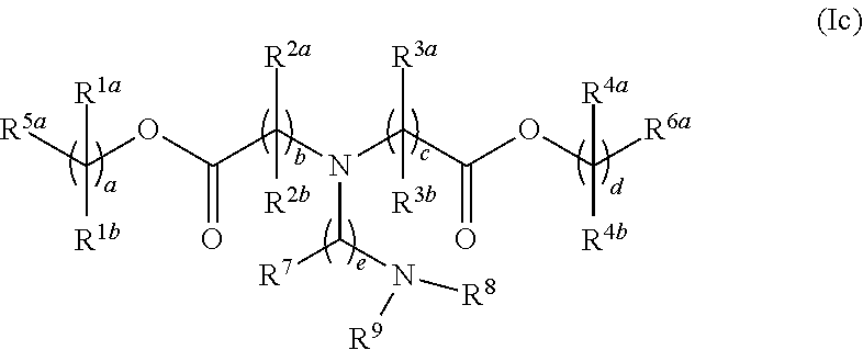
[R5a]C(OC(C(N(C(C(OC([R6a])([R4a])[R4b])=O)([R3a])[R3b])C([R7])N([R8])[R9])([R2a])[R2b])=O)([R1a])[R1b]
